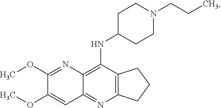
C12=C(N=C3C(=C1NC1CCN(CCC)CC1)N=C(OC)C(OC)=C3)CCC2
